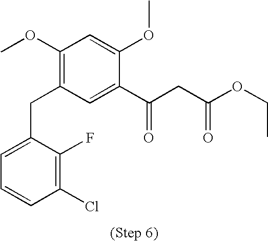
C1(OC)=C(CC2=CC=CC(Cl)=C2F)C=C(C(CC(OCC)=O)=O)C(OC)=C1
